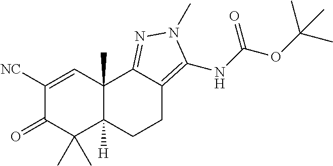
C1([NC])=CC2(C)C([H])(C(C)(C)C1=O)CCC1=C(NC(OC(C)(C)C)=O)N(C)N=C21
